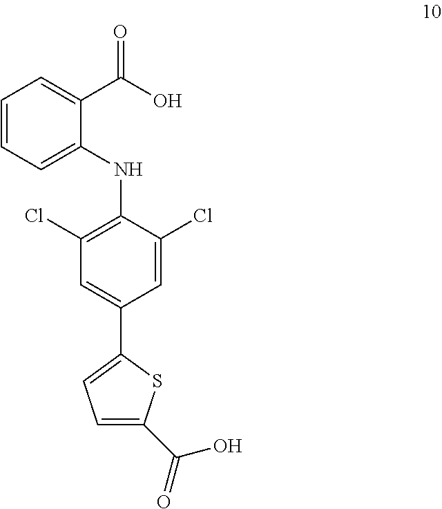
C1=CC=C(NC2=C(Cl)C=C(C3=CC=C(C(=O)O)S3)C=C2Cl)C(C(O)=O)=C1
